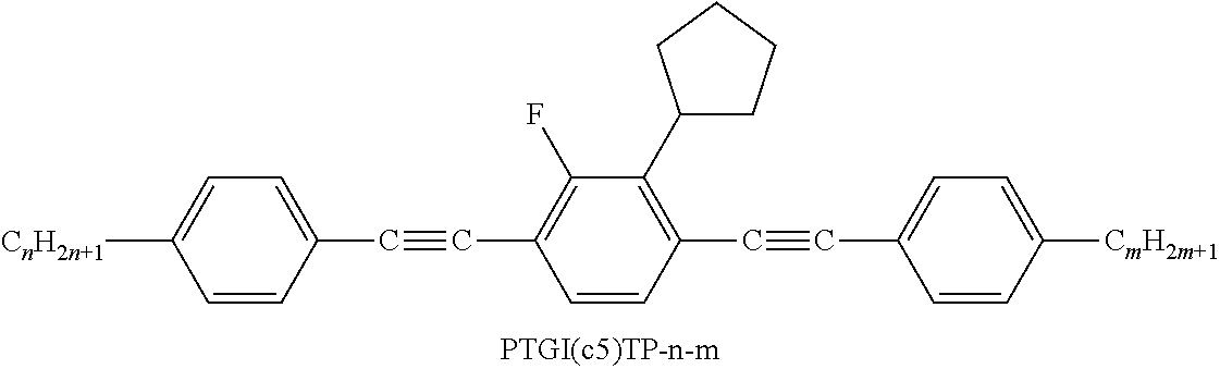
[CnH2n+1]C1=CC=C(C#CC2=C(F)C(C3CCCC3)=C(C#CC3=CC=C([CmH2m+1])C=C3)C=C2)C=C1
